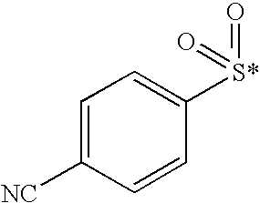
C1=C([NC])C=CC([S*](=O)=O)=C1
